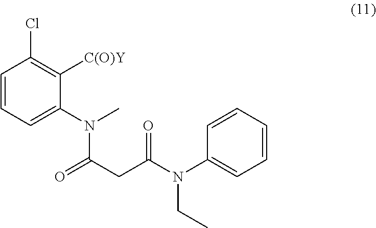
C1=CC=C(N(C)C(CC(N(C2=CC=CC=C2)CC)=O)=O)C([C(O)Y])=C1Cl
